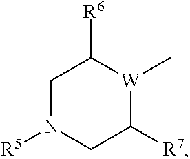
C1N([R5])CC([R7])[W](C)C1[R6]
